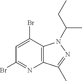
C1=C(Br)C2=C(N=C1Br)C(C)=NN2C(C)CC
